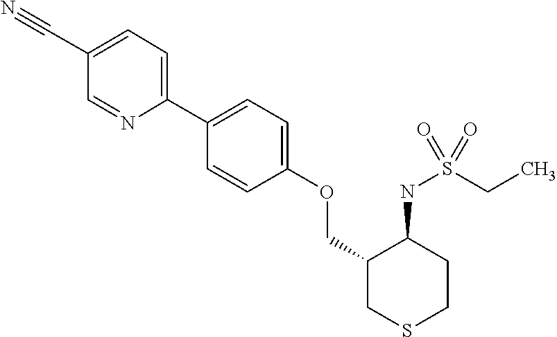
C1(C2=CC=C(OCC3CSCCC3NS(CC)(=O)=O)C=C2)=CC=C(C#N)C=N1
